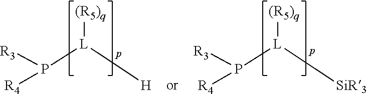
P([L]([H])[(R5)q])([R4])[R3].P([L]([SiR3])[(R5)q])([R4])[R3]
